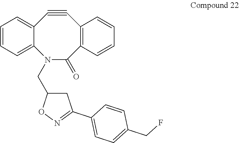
C12=CC=CC=C1N(CC1CC(C3=CC=C(CF)C=C3)=NO1)C(=O)C1=C(C#C2)C=CC=C1
